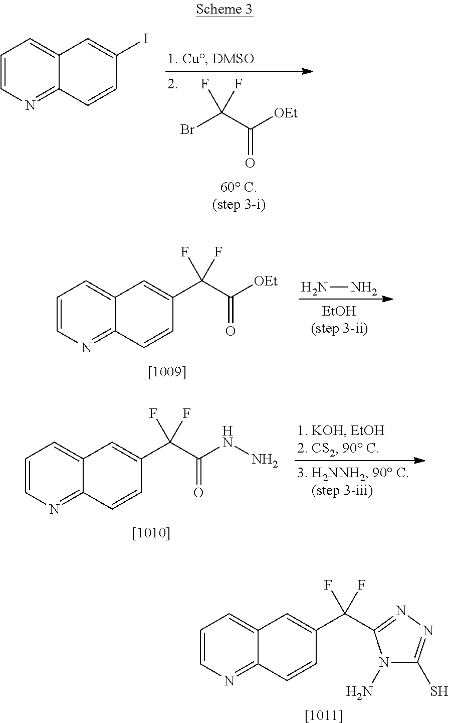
BrC(C(=O)[OEt])(F)F.C1=CN=C2C(=C1)C=C(I)C=C2.NN.C1=CN=C2C(=C1)C=C(C(C(=O)[OEt])(F)F)C=C2.C1=CN=C2C(=C1)C=C(C(C(=O)NN)(F)F)C=C2.[[1011]].C1=CN=C2C(=C1)C=C(C(F)(F)C1=NN=C(S)N1N)C=C2
